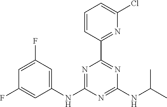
C1(NC2=NC(C3=NC(Cl)=CC=C3)=NC(NC(C)C)=N2)=CC(F)=CC(F)=C1
